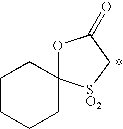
C1CCCC2(C1)OC(=O)C[SO2]2
